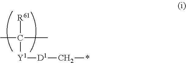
[R61]C(C)([Y1][D1]C*)C
